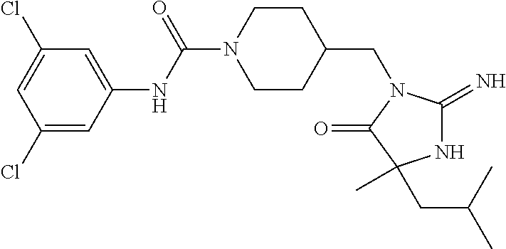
C1(Cl)=CC(NC(N2CCC(CN3C(=N)NC(CC(C)C)(C)C3=O)CC2)=O)=CC(Cl)=C1
